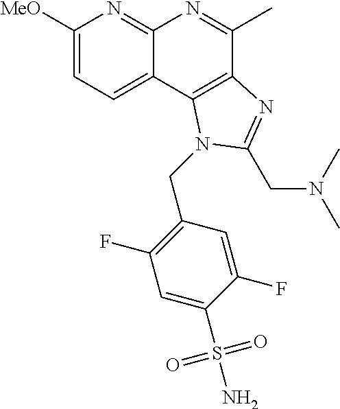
C1([MeO])=CC=C2C(=N1)N=C(C)C1=C2N(CC2=C(F)C=C(S(N)(=O)=O)C(F)=C2)C(CN(C)C)=N1
